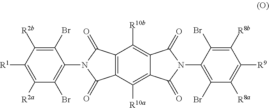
C12=C(C(=O)N(C3=C(Br)C([R2a])=C([R1])C([R2b])=C3Br)C1=O)C([R10b])=C1C(=C2[R10a])C(=O)N(C2=C(Br)C([R8a])=C([R9])C([R8b])=C2Br)C1=O
